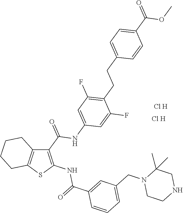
N(C(C1=CC(CN2CCNCC2(C)C)=CC=C1)=O)C1=C(C(NC2=CC(F)=C(CCC3=CC=C(C(OC)=O)C=C3)C(F)=C2)=O)C2=C(S1)CCCC2.[Cl H].[Cl H]
